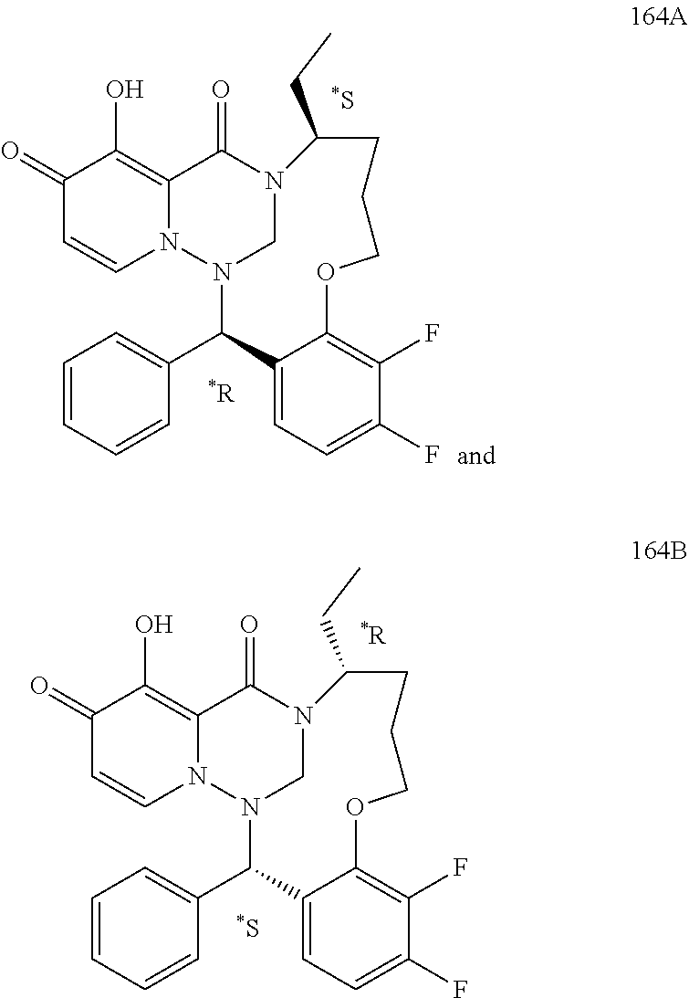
C1(=O)C=CN2C(=C1O)C(=O)N1CN2C(C2=CC=CC=C2)C2=CC=C(F)C(F)=C2OCCCC1CC.C1(=O)C=CN2C(=C1O)C(=O)N1CN2C(C2=CC=CC=C2)C2=CC=C(F)C(F)=C2OCCCC1CC
